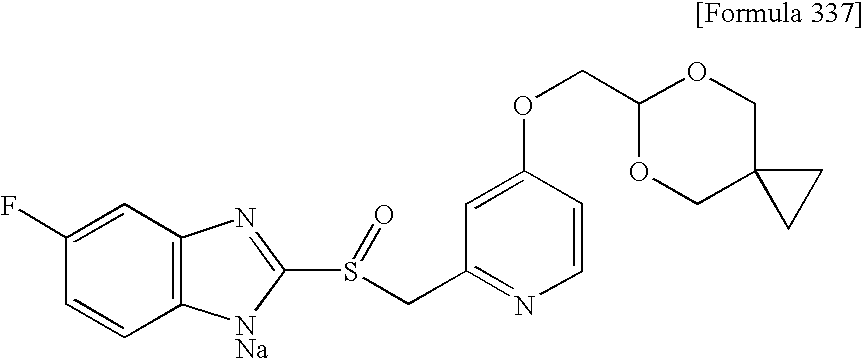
C1(F)=CC2=C(C=C1)[NNa]C(S(=O)CC1=NC=CC(OCC3OCC4(CO3)CC4)=C1)=N2
